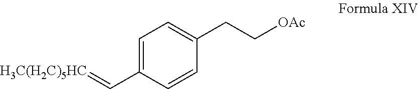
C1=C(C=[H3C(H2C)5HC])C=CC(CC[OAc])=C1
